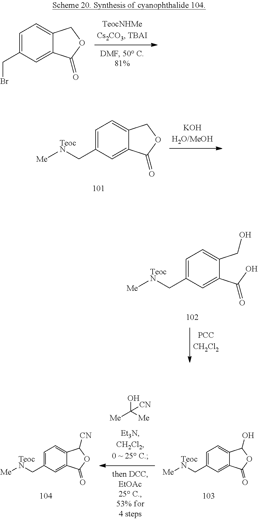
C1=C(CBr)C=C2C(=C1)COC2=O.C1=C(C[TeocN][Me])C=C2C(=C1)COC2=O.C1=C(C[TeocN][Me])C=C(C(O)=O)C(CO)=C1.C1=C(C[TeocN][Me])C=C2C(=C1)C(O)OC2=O.C1=C(C[TeocN][Me])C=C2C(=C1)C([CN])OC2=O.OC([Me])([Me])[CN]
